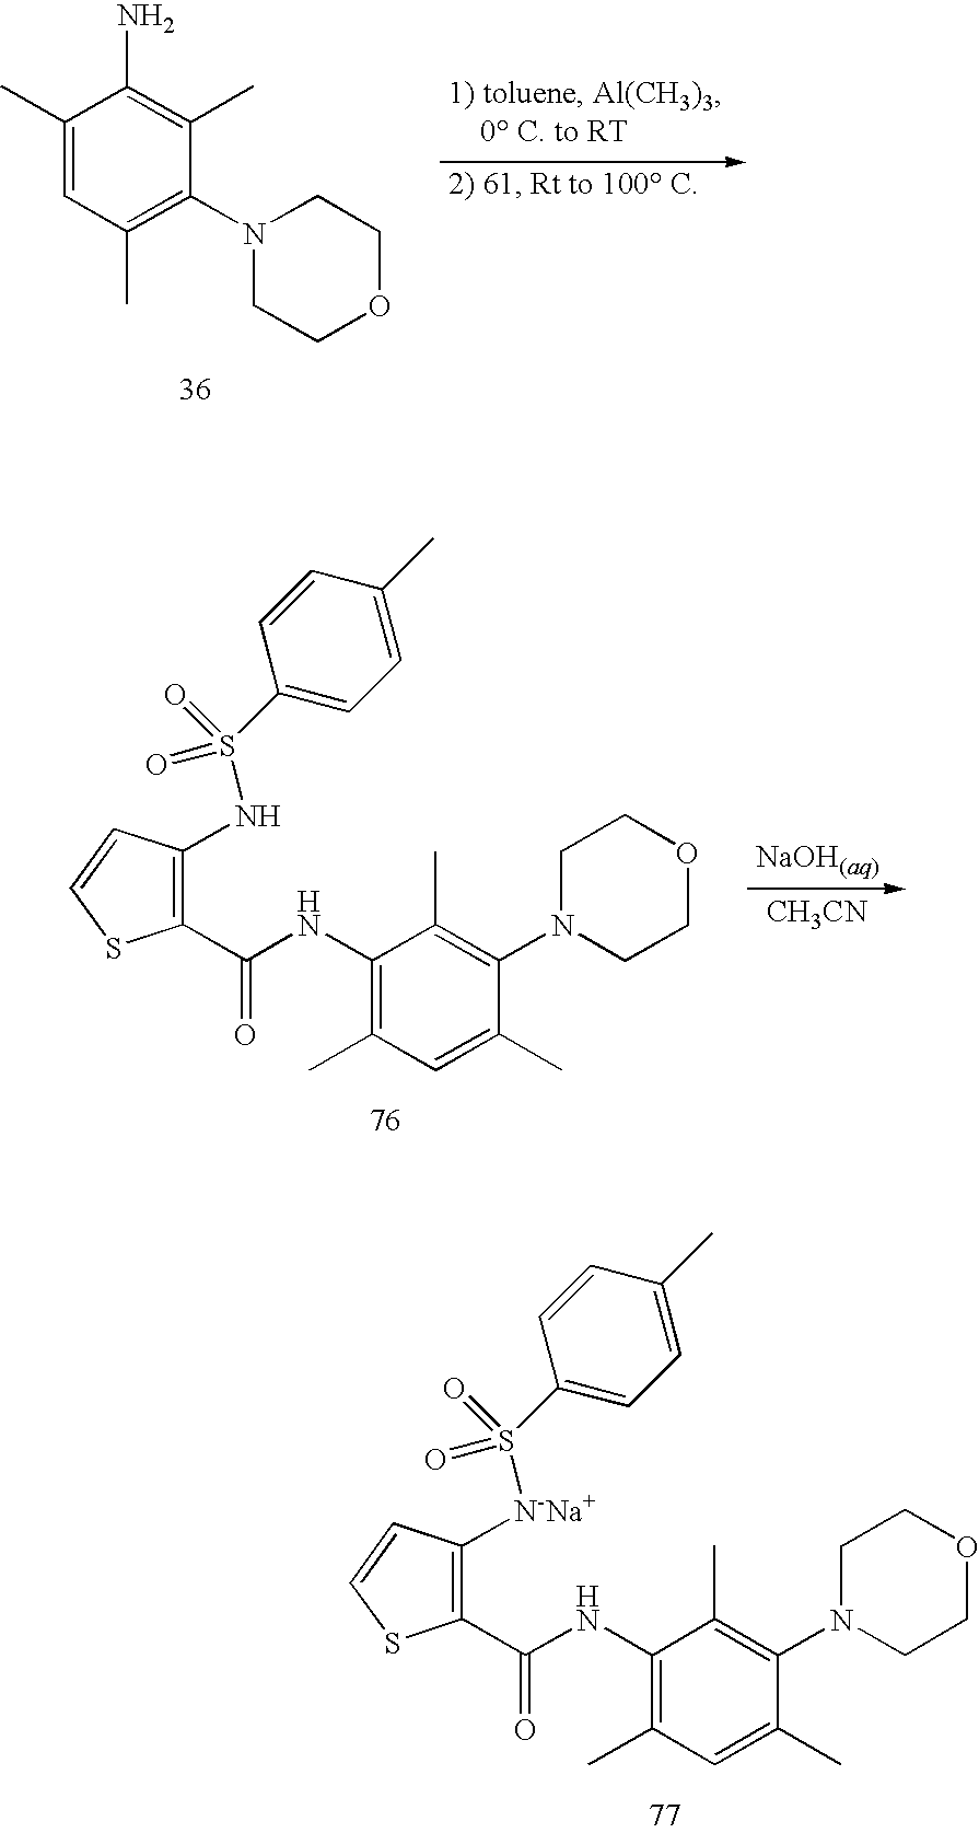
C1(C)=CC(C)=C(N2CCOCC2)C(C)=C1N.C1(NC(C2=C(NS(C3=CC=C(C)C=C3)(=O)=O)C=CS2)=O)=C(C)C=C(C)C(N2CCOCC2)=C1C.[CH3CN].C1(NC(C2=C([N-Na+]S(C3=CC=C(C)C=C3)(=O)=O)C=CS2)=O)=C(C)C=C(C)C(N2CCOCC2)=C1C
